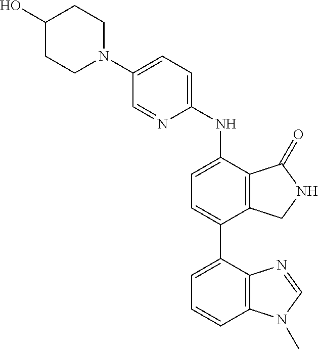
N1(C2=CC=C(NC3=CC=C(C4=CC=CC5=C4N=CN5C)C4=C3C(=O)NC4)N=C2)CCC(O)CC1
